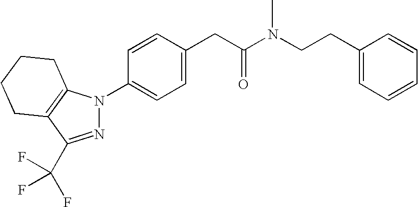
C1=CC(CC(N(CCC2=CC=CC=C2)C)=O)=CC=C1N1N=C(C(F)(F)F)C2=C1CCCC2
